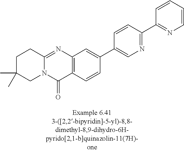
N12C(=NC3=C(C1=O)C=CC(C1=CN=C(C4=NC=CC=C4)C=C1)=C3)CCC(C)(C)C2
